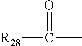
C([R28])(C)=O
